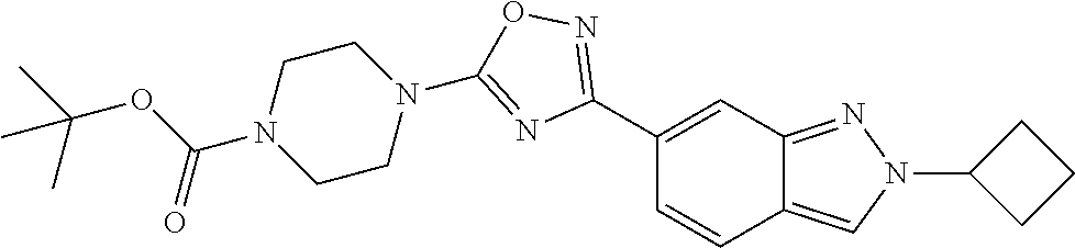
C1(C2=NOC(N3CCN(C(OC(C)(C)C)=O)CC3)=N2)=CC2=NN(C3CCC3)C=C2C=C1
